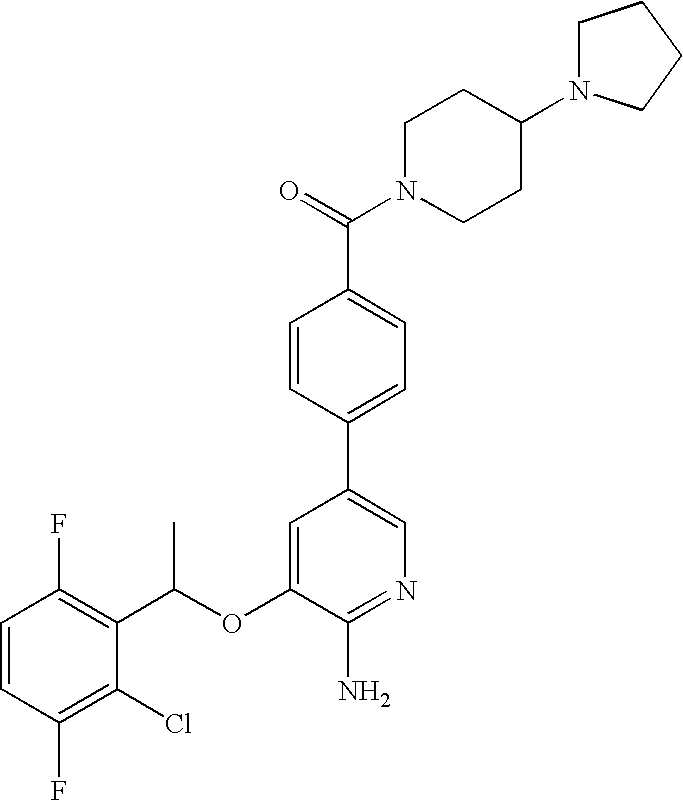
C1=CC(F)=C(C(OC2=CC(C3=CC=C(C(N4CCC(N5CCCC5)CC4)=O)C=C3)=CN=C2N)C)C(Cl)=C1F
